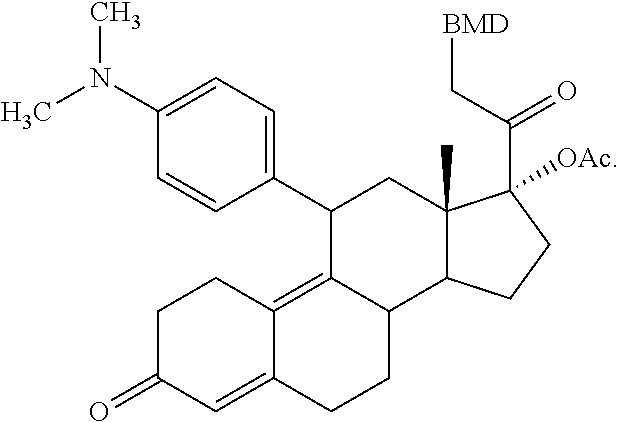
C1=C(N(C)C)C=CC(C2C3=C4C(=CC(=O)CC4)CCC3C3C(C)(C2)C(C(C[BMD])=O)([OAc])CC3)=C1
